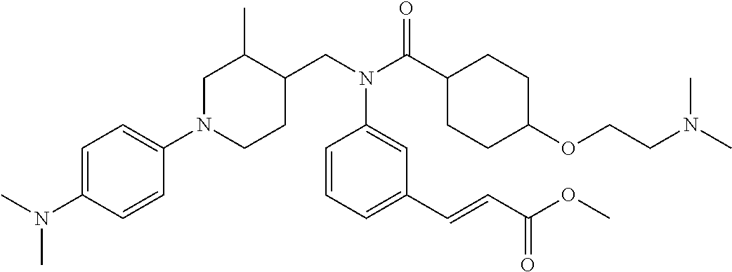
N1(C2=CC=C(N(C)C)C=C2)CCC(CN(C(C2CCC(OCCN(C)C)CC2)=O)C2=CC(C=CC(OC)=O)=CC=C2)C(C)C1
